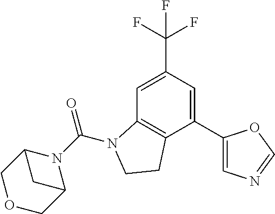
C1=C(C(F)(F)F)C=C(C2=CN=CO2)C2=C1N(C(N1C3COCC1C3)=O)CC2
